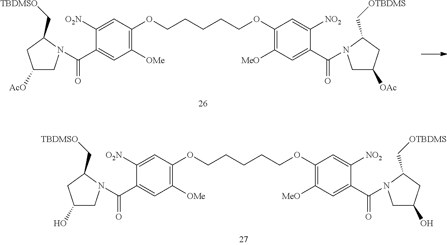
C1(C(=O)N2CC([AcO])CC2C[TBDMSO])=CC([OMe])=C(OCCCCCOC2=C([MeO])C=C(C(=O)N3CC([OAc])CC3C[OTBDMS])C([NO2])=C2)C=C1[O2N].C1(C(=O)N2CC(O)CC2C[TBDMSO])=CC([OMe])=C(OCCCCCOC2=C([MeO])C=C(C(=O)N3CC(O)CC3C[OTBDMS])C([NO2])=C2)C=C1[O2N]
